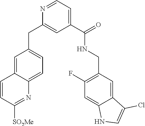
N1=CC=C(C(NCC2=C(F)C=C3C(=C2)C(Cl)=CN3)=O)C=C1CC1=CC=C2C(=C1)C=CC([SO2Me])=N2
